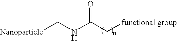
[Nanoparticle]CNC(C[functional group])=O
